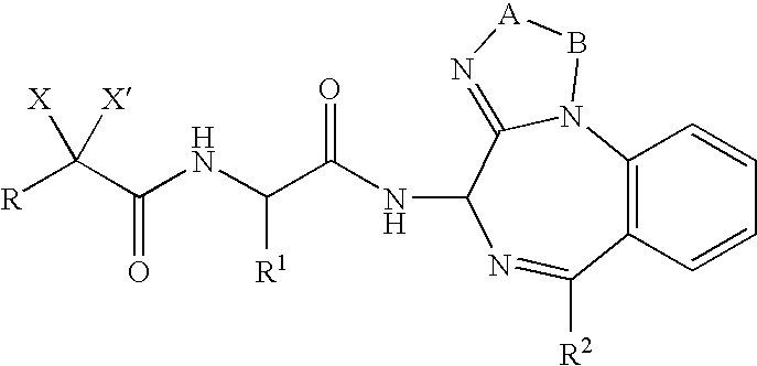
[R]C(C(NC(C(NC1C2=N[A]BN2C2=C(C=CC=C2)C([R2])=N1)=O)[R1])=O)([X])[X]
